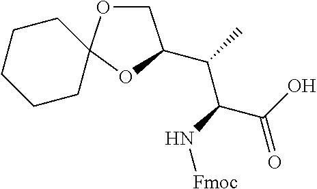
N(C(C(O)=O)C(C)C1COC2(O1)CCCCC2)[Fmoc]
